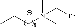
CCCN(C)(C)C[Ph]
